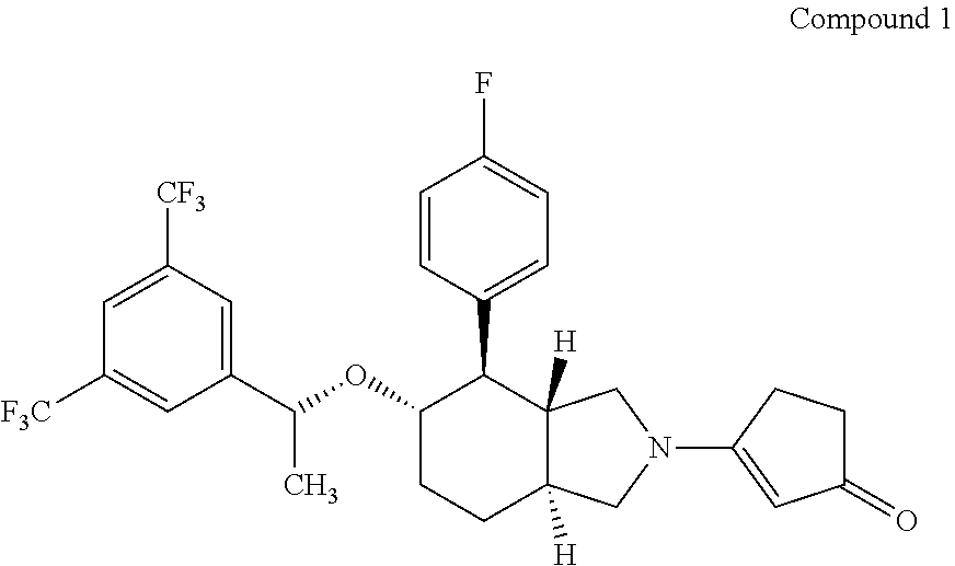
C1(C(OC2CCC3([H])C([H])(C2C2=CC=C(F)C=C2)CN(C2=CC(=O)CC2)C3)C)=CC([CF3])=CC([F3C])=C1
